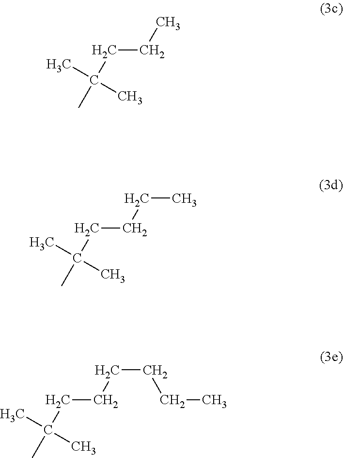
C(C)(C)(CCC)C.C(C)(C)(CCCC)C.C(C)(C)(CCCCCC)C
